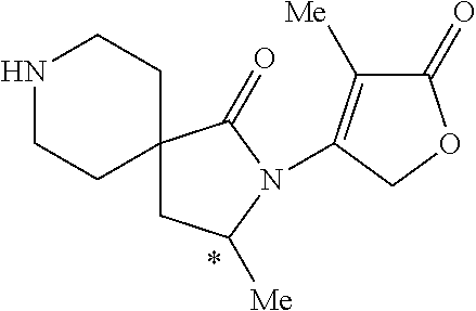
C1(=O)C([Me])=C(N2C([Me])CC3(CCNCC3)C2=O)CO1
